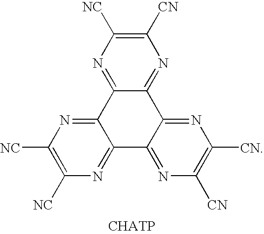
N1=C2C(=NC([CN])=C1[NC])C1=NC([CN])=C([CN])N=C1C1=NC([NC])=C([NC])N=C21
